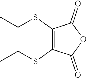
C1(SCC)=C(SCC)C(=O)OC1=O
